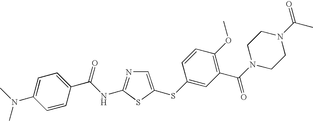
C1=C(SC2=CC(C(N3CCN(C(C)=O)CC3)=O)=C(OC)C=C2)SC(NC(C2=CC=C(N(C)C)C=C2)=O)=N1
